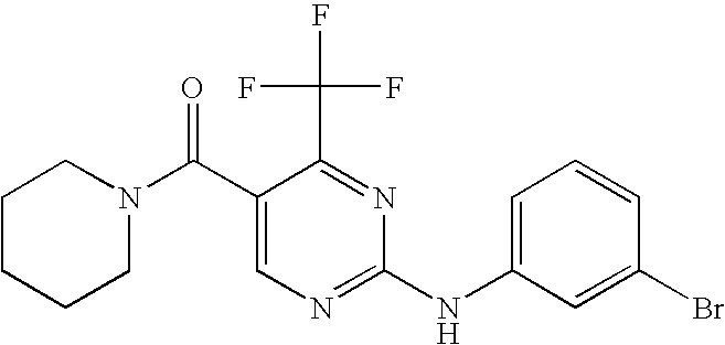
C1CCCN(C(C2=CN=C(NC3=CC=CC(Br)=C3)N=C2C(F)(F)F)=O)C1
